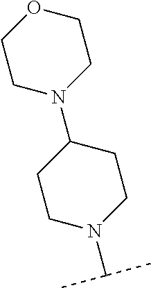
C1CN(C(C)C)CCC1N1CCOCC1
